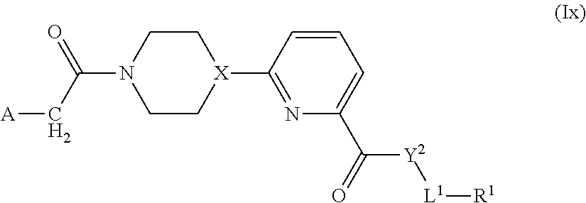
C1([X]2CCN(C(C[A])=O)CC2)=NC(C(=O)[Y2][L1][R1])=CC=C1
